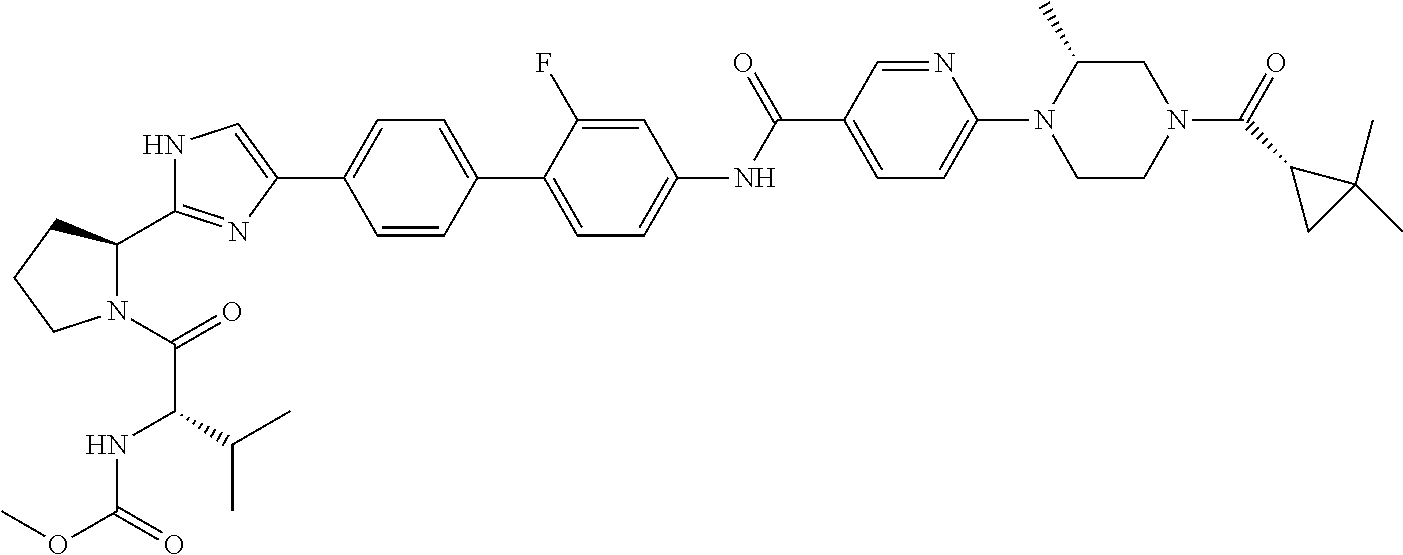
C1=CC(C2=CC=C(NC(C3=CC=C(N4CCN(C(=O)C5CC5(C)C)CC4C)N=C3)=O)C=C2F)=CC=C1C1=CNC(C2N(C(=O)C(NC(OC)=O)C(C)C)CCC2)=N1
